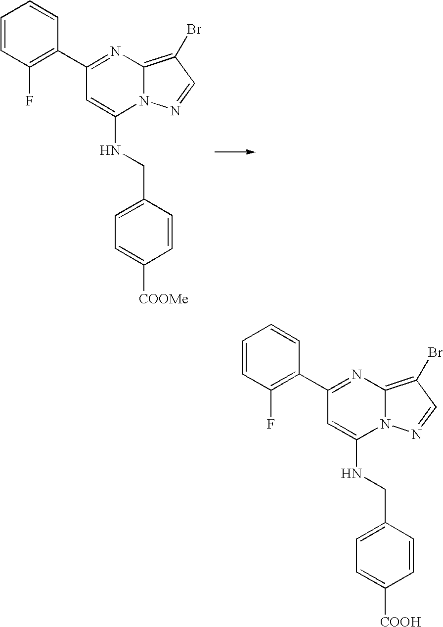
C1=CC(F)=C(C2=NC3=C(Br)C=NN3C(NCC3=CC=C([COOMe])C=C3)=C2)C=C1.C1=CC(F)=C(C2=NC3=C(Br)C=NN3C(NCC3=CC=C([COOH])C=C3)=C2)C=C1
